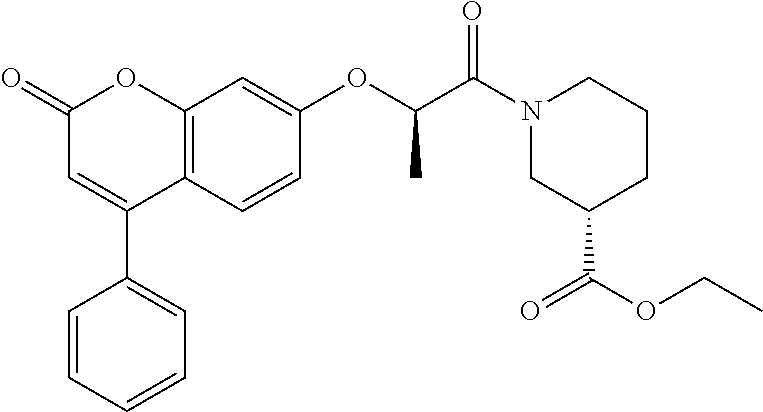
C12=C(C=CC(OC(C(N3CC(C(=O)OCC)CCC3)=O)C)=C1)C(C1=CC=CC=C1)=CC(=O)O2
